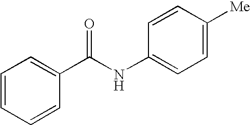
C1=CC=CC(C(NC2=CC=C([Me])C=C2)=O)=C1
